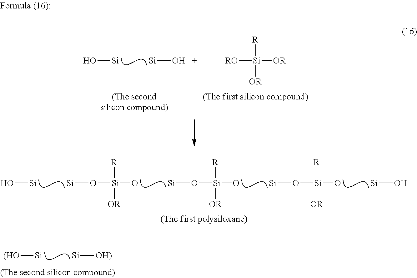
O[Si].[Si]O.[RO][Si]([OR])([R])[OR].[(HO][Si].[Si][OH)].O[Si].[Si]O[Si](O)([R])[OR].[Si]O[Si](O)([R])[OR].[Si]O[Si](O)([R])[OR].[Si]O
